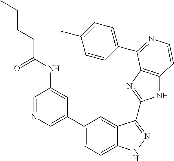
C1(C2=CN=CC(NC(CCCC)=O)=C2)=CC=C2C(=C1)C(C1=NC3=C(N1)C=CN=C3C1=CC=C(F)C=C1)=NN2
